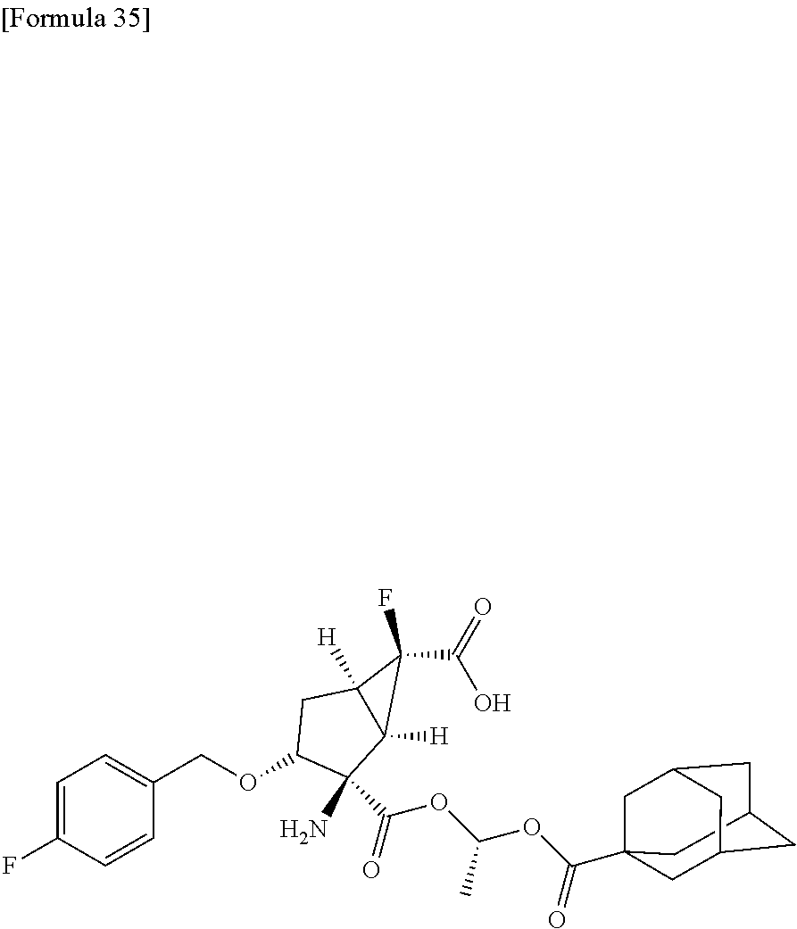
C12CC3(C(OC(OC(C4(N)C(OCC5=CC=C(F)C=C5)CC5([H])C4([H])C5(F)C(=O)O)=O)C)=O)CC(C1)CC(C3)C2
